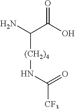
NC(C(O)=O)[(CH2)4]NC([CF3])=O
